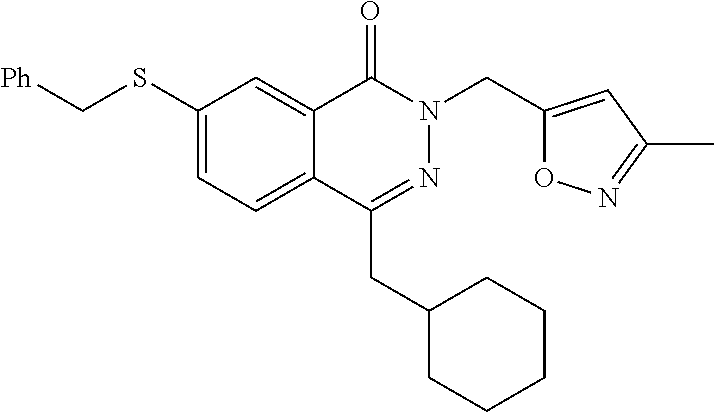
C12=CC(SC[Ph])=CC=C1C(CC1CCCCC1)=NN(CC1=CC(C)=NO1)C2=O
